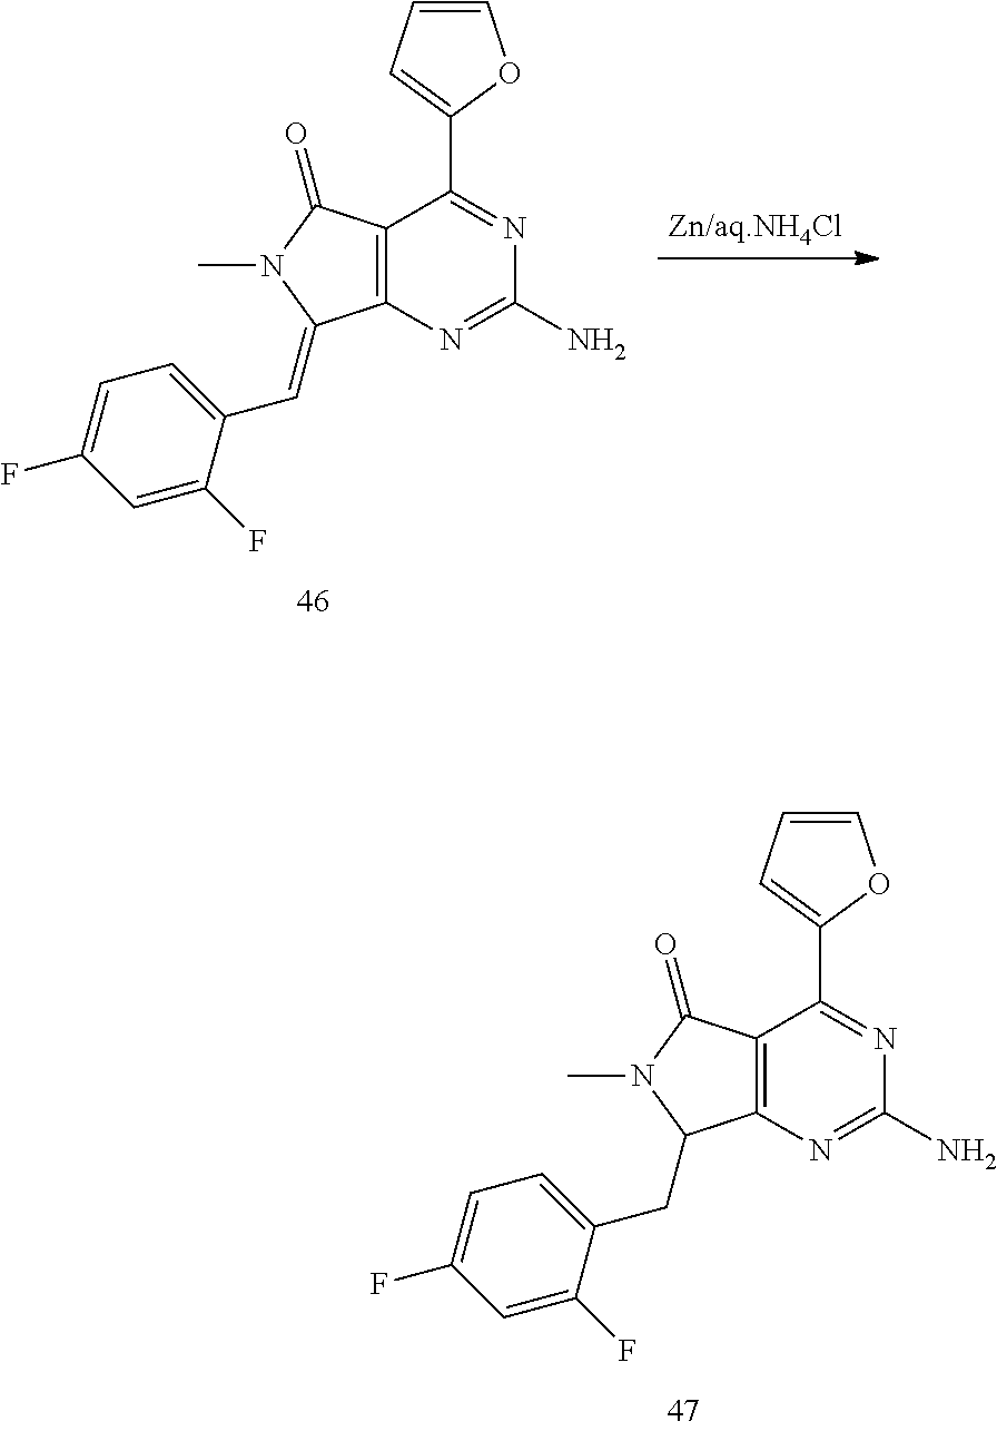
C1=CC=C(C2=NC(N)=NC3=C2C(=O)N(C)C3CC2=CC=C(F)C=C2F)O1.C1=CC=C(C2=NC(N)=NC3=C2C(=O)N(C)C3=CC2=CC=C(F)C=C2F)O1
